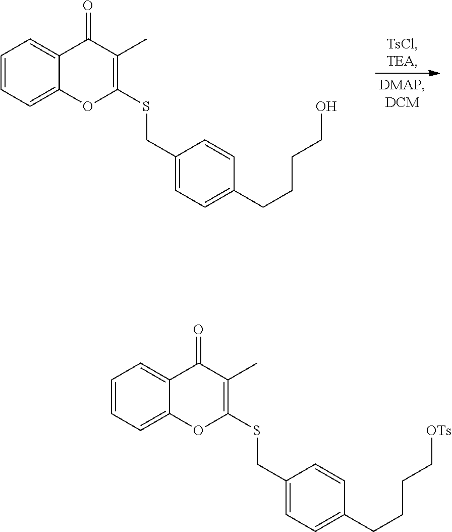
C1=CC=C2C(=C1)C(=O)C(C)=C(SCC1=CC=C(CCCCO)C=C1)O2.C1=CC=C2C(=C1)C(=O)C(C)=C(SCC1=CC=C(CCCC[OTs])C=C1)O2
